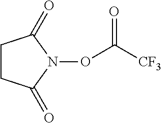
C1CC(=O)N(OC(=O)[CF3])C1=O
